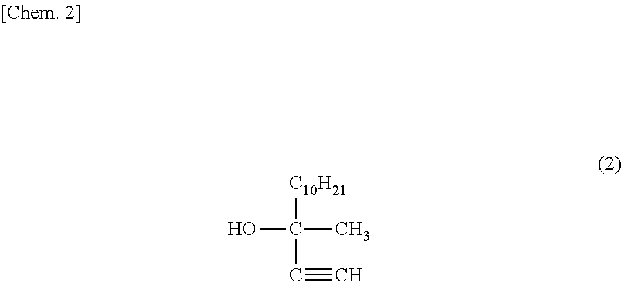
OC([C10H21])(C#C)C
